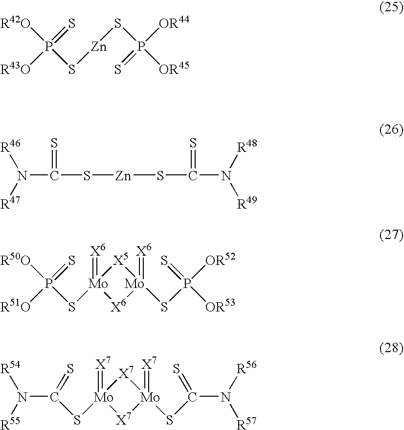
[R42O]P([R43O])(=S)S[Zn]SP(=S)([OR44])[OR45].[R46]N([R47])C(S[Zn]SC(N([R48])[R49])=S)=S.[R50O]P([R51O])(=S)S[Mo]1(=[X6])[X5][Mo](=[X6])(SP([OR52])([OR53])=S)[X6]1.[R54]N([R55])C(S[Mo]1(=[X7])[X7][Mo](=[X7])(SC(N([R56])[R57])=S)[X7]1)=S
